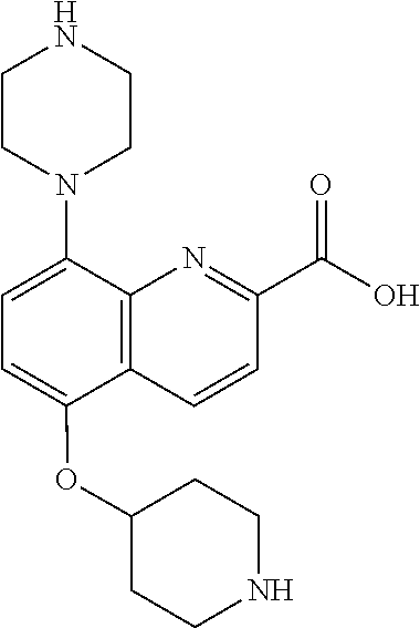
C1=C(OC2CCNCC2)C2=C(C(N3CCNCC3)=C1)N=C(C(O)=O)C=C2
